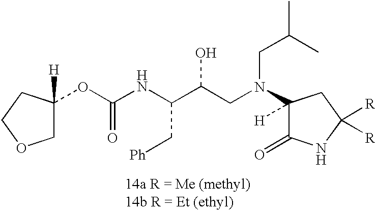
C1C(OC(NC(C(CN(C2([H])C(=O)NC([R])([R])C2)CC(C)C)O)C[Ph])=O)([H])CCO1
